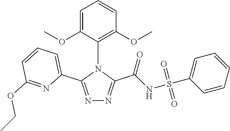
N1=C(C2=CC=CC(OCC)=N2)N(C2=C(OC)C=CC=C2OC)C(C(=O)NS(=O)(=O)C2=CC=CC=C2)=N1
